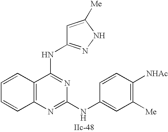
C12=C(N=C(NC3=CC([Me])=C([NHAc])C=C3)N=C1NC1=NNC([Me])=C1)C=CC=C2
